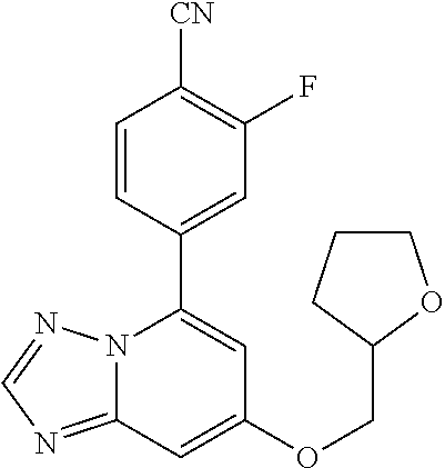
C12=NC=NN1C(C1=CC(F)=C([CN])C=C1)=CC(OCC1OCCC1)=C2
